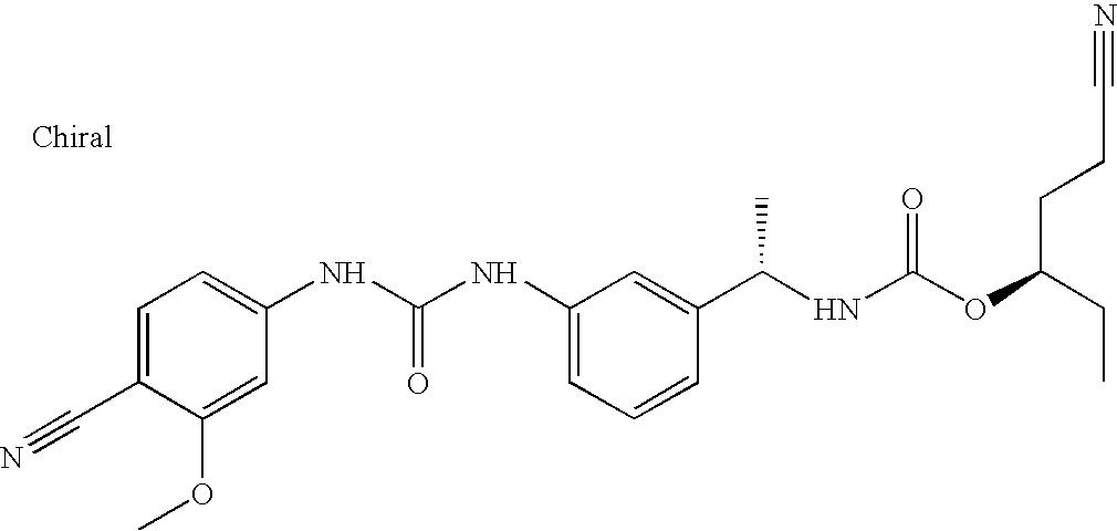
C(C1=CC=C(NC(NC2=CC=CC(C(NC(OC(CC)CCC#N)=O)C)=C2)=O)C=C1OC)#N
